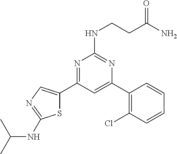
N1=C(C2=CN=C(NC(C)C)S2)C=C(C2=C(Cl)C=CC=C2)N=C1NCCC(N)=O
